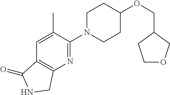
C(C1CCOC1)OC1CCN(C2=NC3=C(C=C2C)C(=O)NC3)CC1
